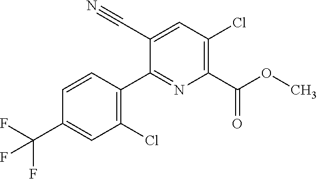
C1(C(F)(F)F)=CC(Cl)=C(C2=NC(C(OC)=O)=C(Cl)C=C2C#N)C=C1
